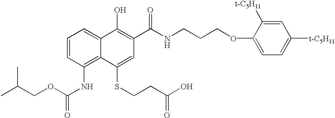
CC(COC(NC1=C2C(=CC=C1)C(O)=C(C(NCCCOC1=CC=C([t-C5H11])C=C1[t-C5H11])=O)C=C2SCCC(O)=O)=O)C
